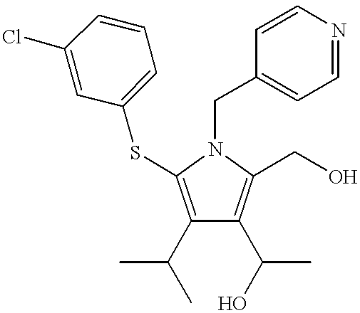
C1(C(C)C)=C(SC2=CC=CC(Cl)=C2)N(CC2=CC=NC=C2)C(CO)=C1C(C)O
